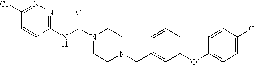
N(C(N1CCN(CC2=CC(OC3=CC=C(Cl)C=C3)=CC=C2)CC1)=O)C1=NN=C(Cl)C=C1
